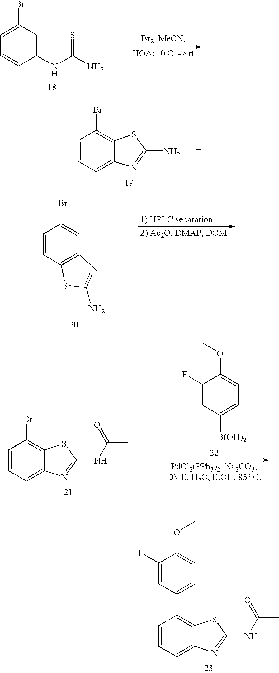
C1=CC=C2C(=C1C1=CC=C(OC)C(F)=C1)SC(NC(C)=O)=N2.C1=CC=C2C(=C1Br)SC(N)=N2.C1=CC2=C(C=C1Br)N=C(N)S2.C1=CC=C2C(=C1Br)SC(NC(C)=O)=N2.C1(F)=CC([B(OH)2])=CC=C1OC.BrC1=CC=CC(NC(N)=S)=C1
